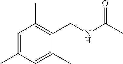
C1=C(C)C=C(C)C(CNC(C)=O)=C1C
